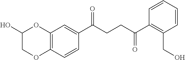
C1(C(CCC(C2=C(CO)C=CC=C2)=O)=O)=CC2=C(C=C1)OCC(O)O2
